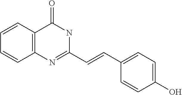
C1=CC2=C(C=C1)N=C(C=CC1=CC=C(O)C=C1)NC2=O
